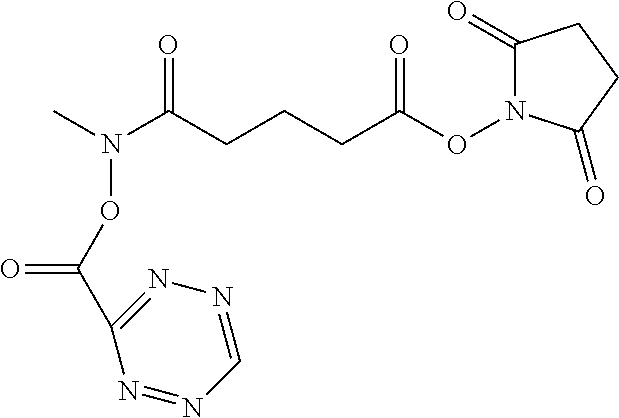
C1(=O)N(OC(CCCC(N(C)OC(C2=NN=CN=N2)=O)=O)=O)C(=O)CC1
